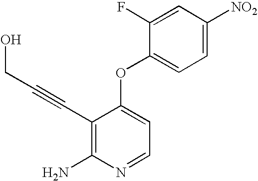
C1=C([NO2])C=C(F)C(OC2=CC=NC(N)=C2C#CCO)=C1
